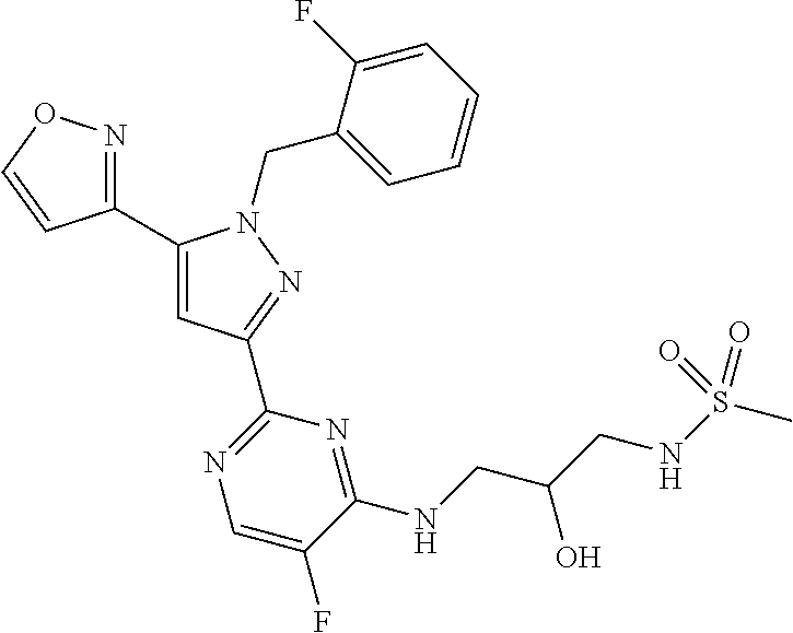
C1(C2=NOC=C2)=CC(C2=NC=C(F)C(NCC(O)CNS(C)(=O)=O)=N2)=NN1CC1=CC=CC=C1F
